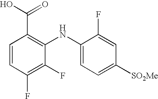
C1=CC(F)=C(F)C(NC2=CC=C([SO2Me])C=C2F)=C1C(O)=O
